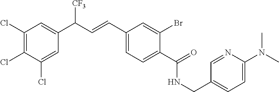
C1(Cl)=C(Cl)C(Cl)=CC(C(C=CC2=CC=C(C(NCC3=CC=C(N(C)C)N=C3)=O)C(Br)=C2)[CF3])=C1
